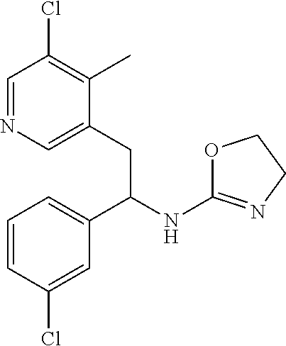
C1=NC=C(CC(NC2=NCCO2)C2=CC=CC(Cl)=C2)C(C)=C1Cl
